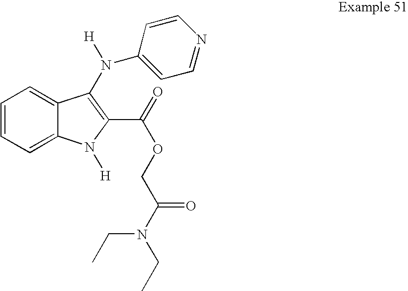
C1=C2C(=CC=C1)C(N(C1=CC=NC=C1)[H])=C(C(OCC(N(CC)CC)=O)=O)N2[H]
